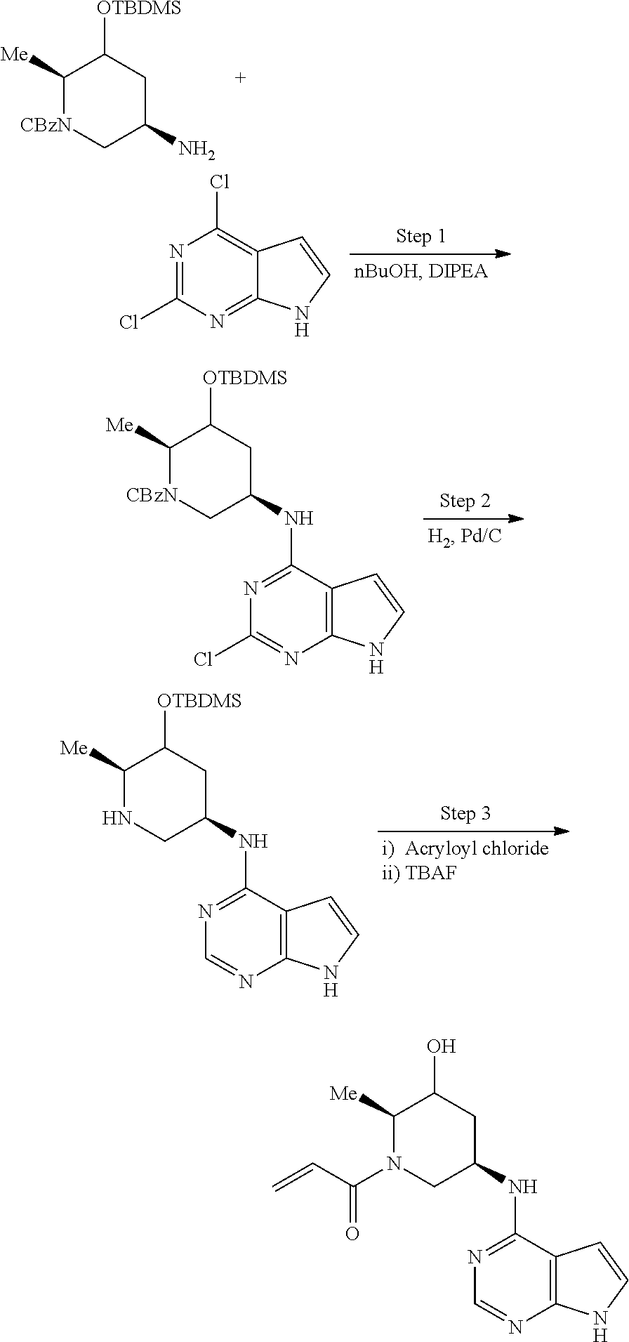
N1=C(Cl)N=C2C(=C1Cl)C=CN2.C1([Me])[CBzN]CC(N)CC1[OTBDMS].C1([Me])[CBzN]CC(NC2=NC(Cl)=NC3=C2C=CN3)CC1[OTBDMS].C1([Me])NCC(NC2=NC=NC3=C2C=CN3)CC1[OTBDMS].C1([Me])N(C(C=C)=O)CC(NC2=NC=NC3=C2C=CN3)CC1O
